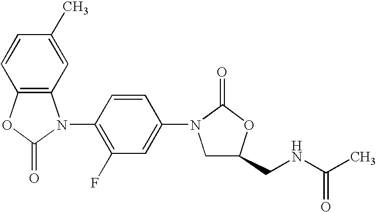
C12=C(OC(=O)N1C1=C(F)C=C(N3CC(CNC(C)=O)OC3=O)C=C1)C=CC(C)=C2
